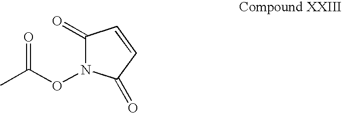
CC(ON1C(=O)C=CC1=O)=O
